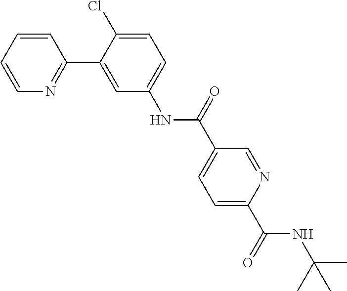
N1=C(C2=CC(NC(=O)C3=CC=C(C(NC(C)(C)C)=O)N=C3)=CC=C2Cl)C=CC=C1
